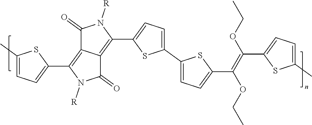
C1(C2=CC=C(C3=CC=C(C(=C(C4=CC=C(C)S4)OCC)OCC)S3)S2)=C2C(=C(C3=CC=C(C)S3)N([R])C2=O)C(=O)N1[R]
